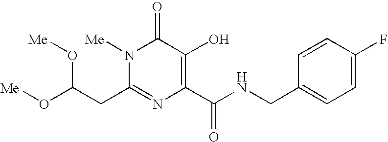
[Me]OC(CC1=NC(C(NCC2=CC=C(F)C=C2)=O)=C(O)C(=O)N1[Me])O[Me]
